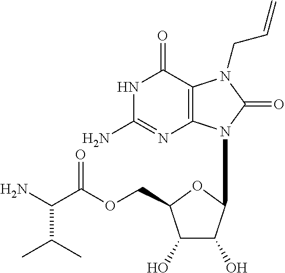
C12=C(C(=O)NC(N)=N1)N(CC=C)C(=O)N2C1C(O)C(O)C(COC(C(N)C(C)C)=O)O1
